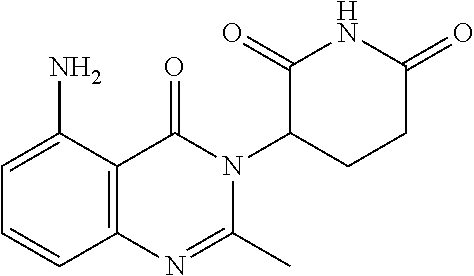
C1=C(N)C2=C(C=C1)N=C(C)N(C1CCC(=O)NC1=O)C2=O
